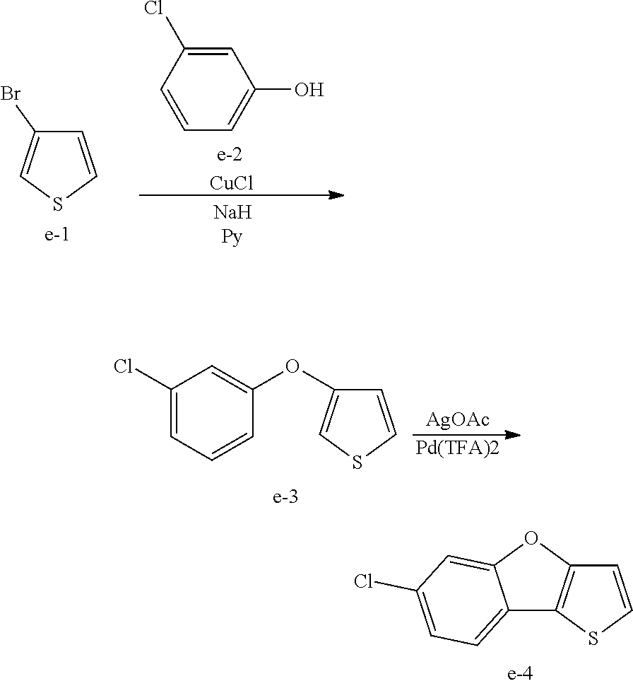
C12=CC=C(Cl)C=C1OC1=C2SC=C1.C1(Br)=CSC=C1.[e-1].C1=CC(Cl)=CC(O)=C1.[e-2].[CuCl].C1(Cl)=CC=CC(OC2=CSC=C2)=C1.[AgOAc].[Pd(TFA)2]
